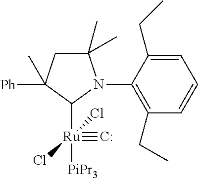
C1(C)(C)CC([Ph])(C)C([Ru]([PiPr3])(#[C:])(Cl)Cl)N1C1=C(CC)C=CC=C1CC
